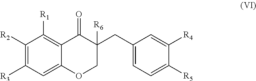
[R2]C1=C([R3])C=C2C(=C1[R1])C(=O)C(CC1=CC=C([R5])C([R4])=C1)([R6])CO2
